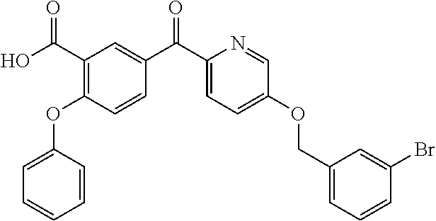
C1=C(OC2=C(C(O)=O)C=C(C(C3=CC=C(OCC4=CC=CC(Br)=C4)C=N3)=O)C=C2)C=CC=C1
